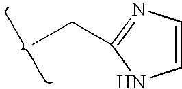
C(C)C1=NC=CN1
